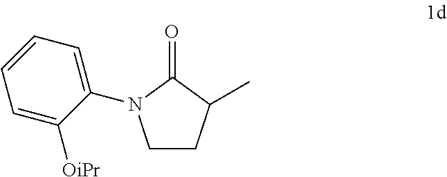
C1CC(C)C(=O)N1C1=CC=CC=C1[OiPr]
